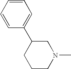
C1=CC=CC(C2CCCN(C)C2)=C1
